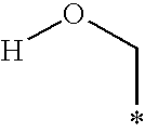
[H]OC*
